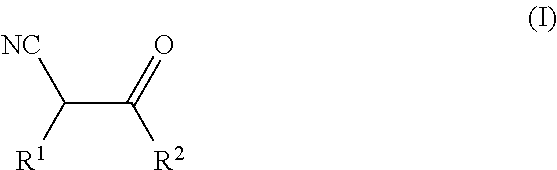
C(C(=O)[R2])([R1])[NC]
